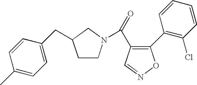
O=C(C1=C(C2=C(Cl)C=CC=C2)ON=C1)N1CCC(CC2=CC=C(C)C=C2)C1
